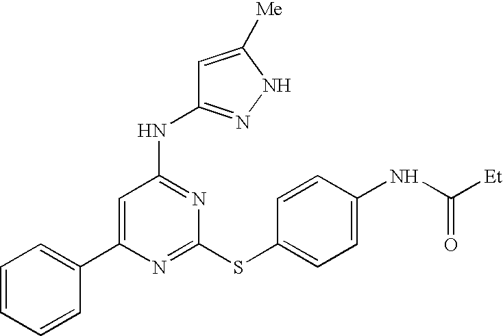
C1(C2=CC=CC=C2)=CC(NC2=NNC([Me])=C2)=NC(SC2=CC=C(NC([Et])=O)C=C2)=N1
